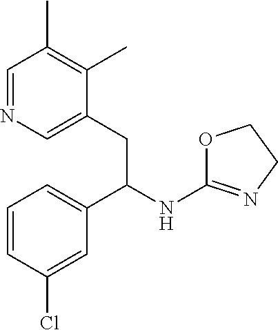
C1=NC=C(CC(NC2=NCCO2)C2=CC=CC(Cl)=C2)C(C)=C1C
